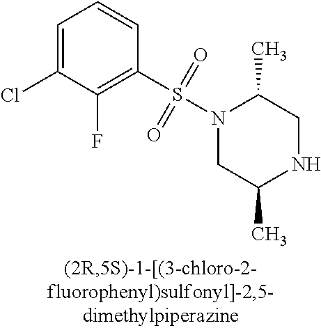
C1=C(Cl)C(F)=C(S(=O)(=O)N2CC(C)NCC2C)C=C1
